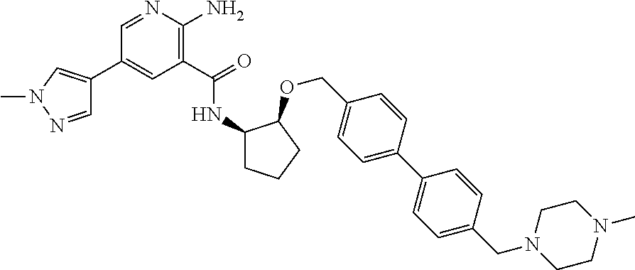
C1(C(=O)NC2CCCC2OCC2=CC=C(C3=CC=C(CN4CCN(C)CC4)C=C3)C=C2)=C(N)N=CC(C2=CN(C)N=C2)=C1
